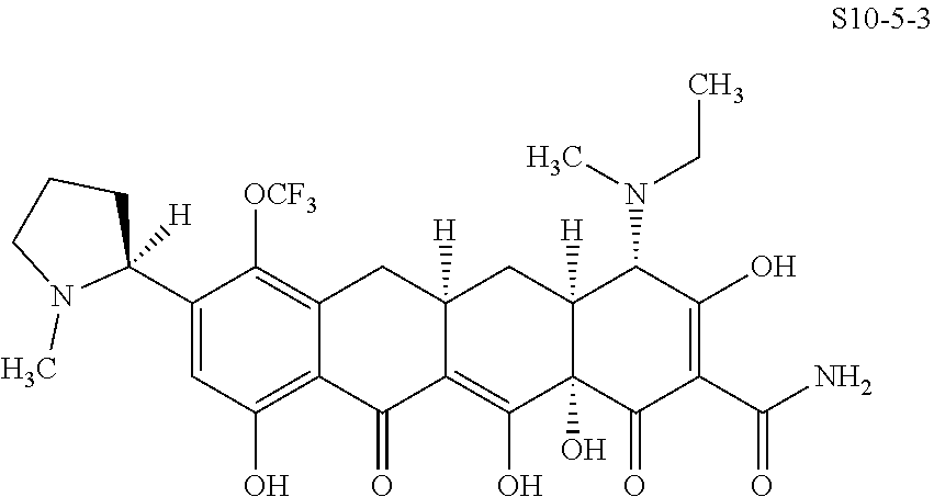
C1=C(C2([H])CCCN2C)C([OCF3])=C2C(=C1O)C(=O)C1=C(O)C3(O)C([H])(CC1([H])C2)C(N(C)CC)C(O)=C(C(N)=O)C3=O
